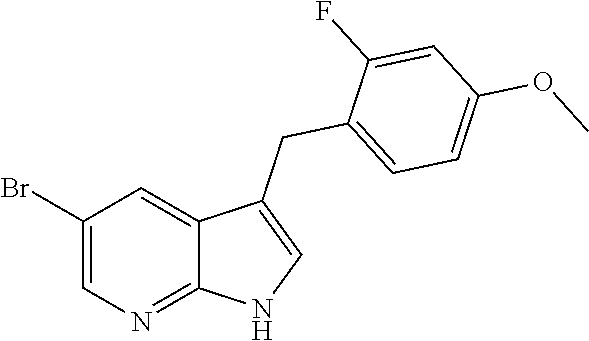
C1(Br)=CN=C2C(=C1)C(CC1=CC=C(OC)C=C1F)=CN2
